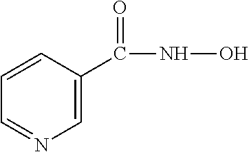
C1=C(C(=O)NO)C=CC=N1
